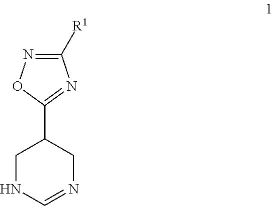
C1NC=NCC1C1=NC([R1])=NO1
